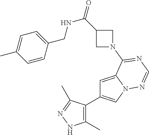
C1=C2N(C=C1C1=C(C)NN=C1C)N=CN=C2N1CC(C(=O)NCC2=CC=C(C)C=C2)C1
